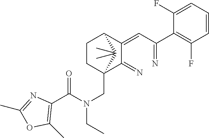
C1(=CC(=N)C2=C(F)C=CC=C2F)C(=N)C2(CN(CC)C(C3=C(C)OC(C)=N3)=O)CCC1C2(C)C
